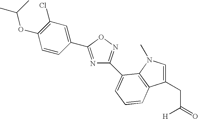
C1(C2=NC(C3=CC=CC4=C3N(C)C=C4CC(=O)[H])=NO2)=CC(Cl)=C(OC(C)C)C=C1
